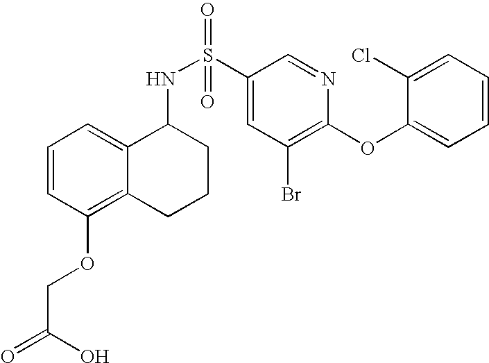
C1=CC(OCC(=O)O)=C2C(=C1)C(NS(C1=CC(Br)=C(OC3=CC=CC=C3Cl)N=C1)(=O)=O)CCC2
